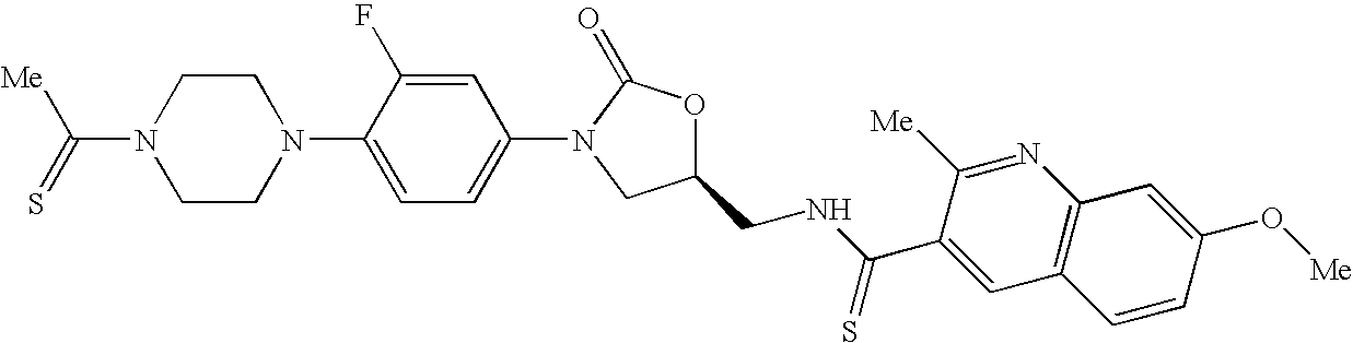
C1N(C2=CC=C(N3CC(CNC(C4=CC5=C(N=C4[Me])C=C(O[Me])C=C5)=S)OC3=O)C=C2F)CCN(C(=S)[Me])C1
